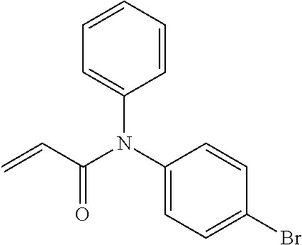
C1=CC=CC=C1N(C1=CC=C(Br)C=C1)C(C=C)=O
